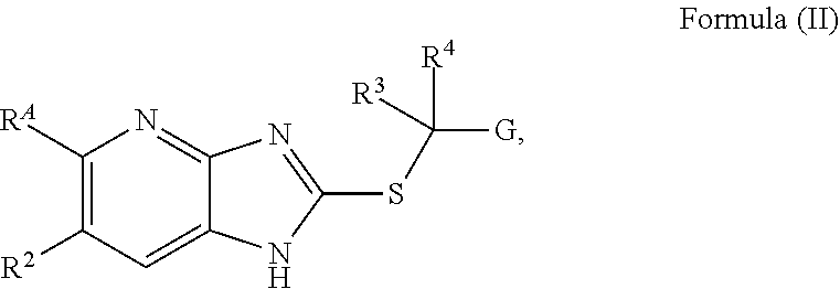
C1([RA])=C([R2])C=C2C(=N1)N=C(SC([G])([R4])[R3])N2
